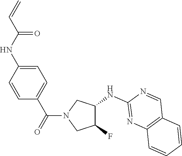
C1=CC(C(N2CC(F)C(NC3=NC4=C(C=N3)C=CC=C4)C2)=O)=CC=C1NC(C=C)=O
